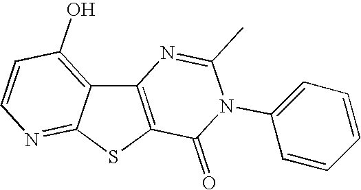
C12=C(SC3=NC=CC(O)=C13)C(=O)N(C1=CC=CC=C1)C(C)=N2
